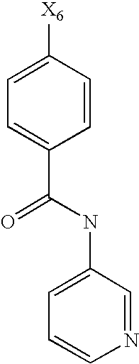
C1=CC([X6])=CC=C1C(NC1=CC=CN=C1)=O
